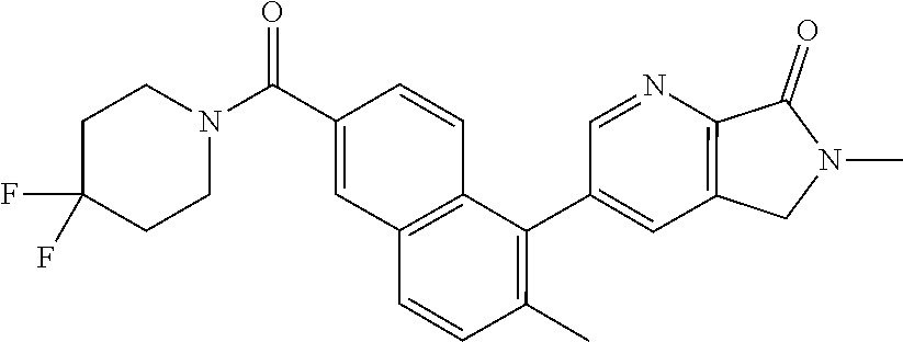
C1(C2=C(C)C=CC3=C2C=CC(C(N2CCC(F)(F)CC2)=O)=C3)=CC2=C(N=C1)C(=O)N(C)C2
